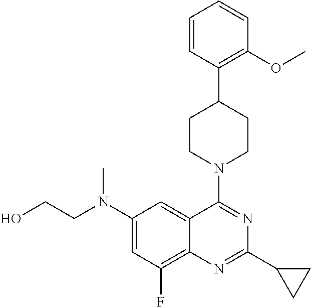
C1(N(CCO)C)=CC(F)=C2C(=C1)C(N1CCC(C3=C(OC)C=CC=C3)CC1)=NC(C1CC1)=N2
